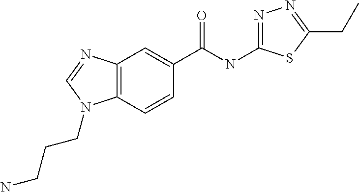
C12=C(N(CCCN)C=N1)C=CC(C(NC1=NN=C(CC)S1)=O)=C2
